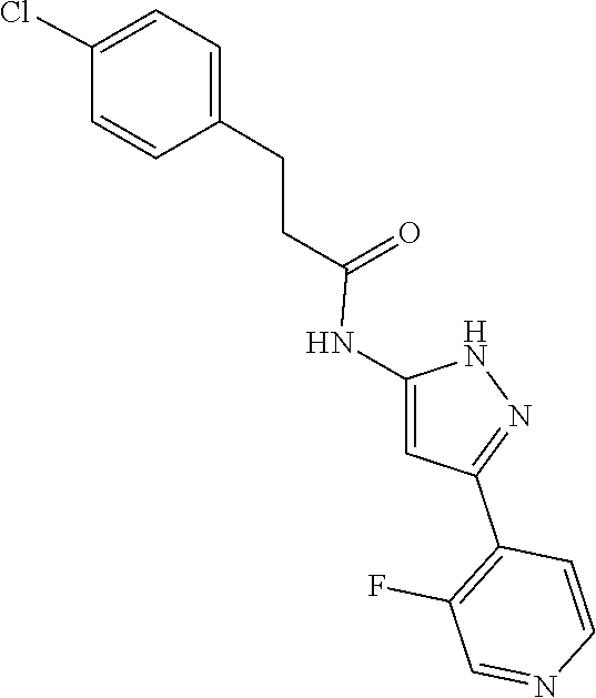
N1C(NC(CCC2=CC=C(Cl)C=C2)=O)=CC(C2=C(F)C=NC=C2)=N1
